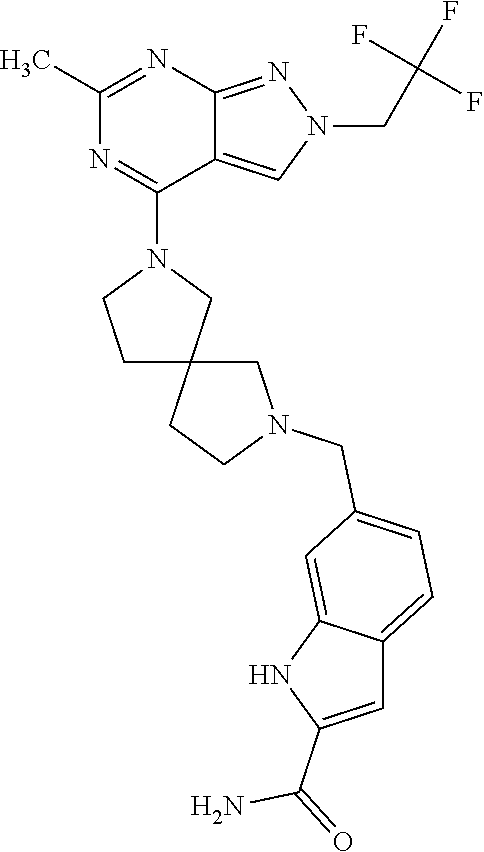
C12=NN(CC(F)(F)F)C=C1C(N1CCC3(C1)CN(CC1=CC=C4C(=C1)NC(C(=O)N)=C4)CC3)=NC(C)=N2
